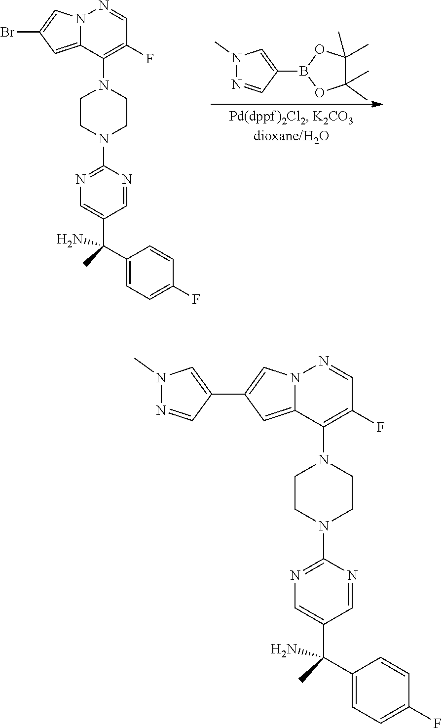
N1(C)N=CC(B2OC(C)(C)C(C)(C)O2)=C1.C1CN(C2=NC=C(C(C)(C3=CC=C(F)C=C3)N)C=N2)CCN1C1=C(F)C=NN2C1=CC(Br)=C2.C1CN(C2=NC=C(C(C)(C3=CC=C(F)C=C3)N)C=N2)CCN1C1=C(F)C=NN2C1=CC(C1=CN(C)N=C1)=C2
